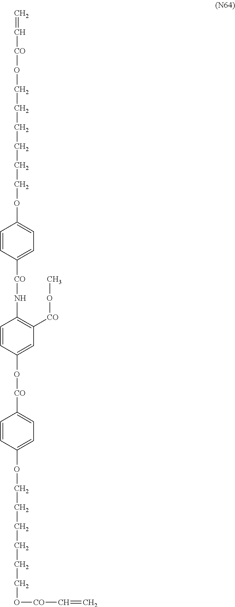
C=C[CO]OCCCCCCOC1=CC=C([CO]NC2=C([CO]OC)C=C(O[CO]C3=CC=C(OCCCCCCO[CO]C=C)C=C3)C=C2)C=C1
